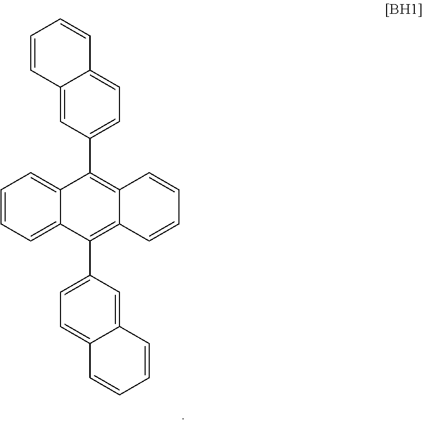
C12=CC(C3=C4C(=C(C5=CC=C6C(=C5)C=CC=C6)C5=CC=CC=C35)C=CC=C4)=CC=C1C=CC=C2
